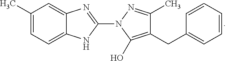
C1=C(C)C=C2C(=C1)NC(N1C(O)=C(CC3=CC=CC=C3)C(C)=N1)=N2
